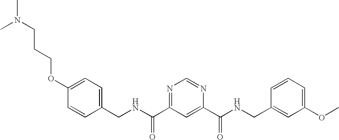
N(C(=O)C1=NC=NC(C(=O)NCC2=CC(OC)=CC=C2)=C1)CC1=CC=C(OCCCN(C)C)C=C1
